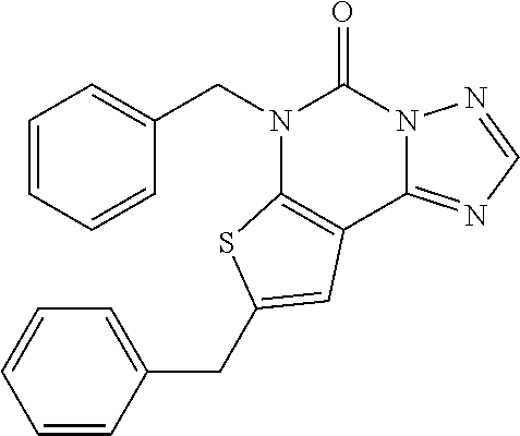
C1=CC=CC(CN2C3=C(C4=NC=NN4C2=O)C=C(CC2=CC=CC=C2)S3)=C1
